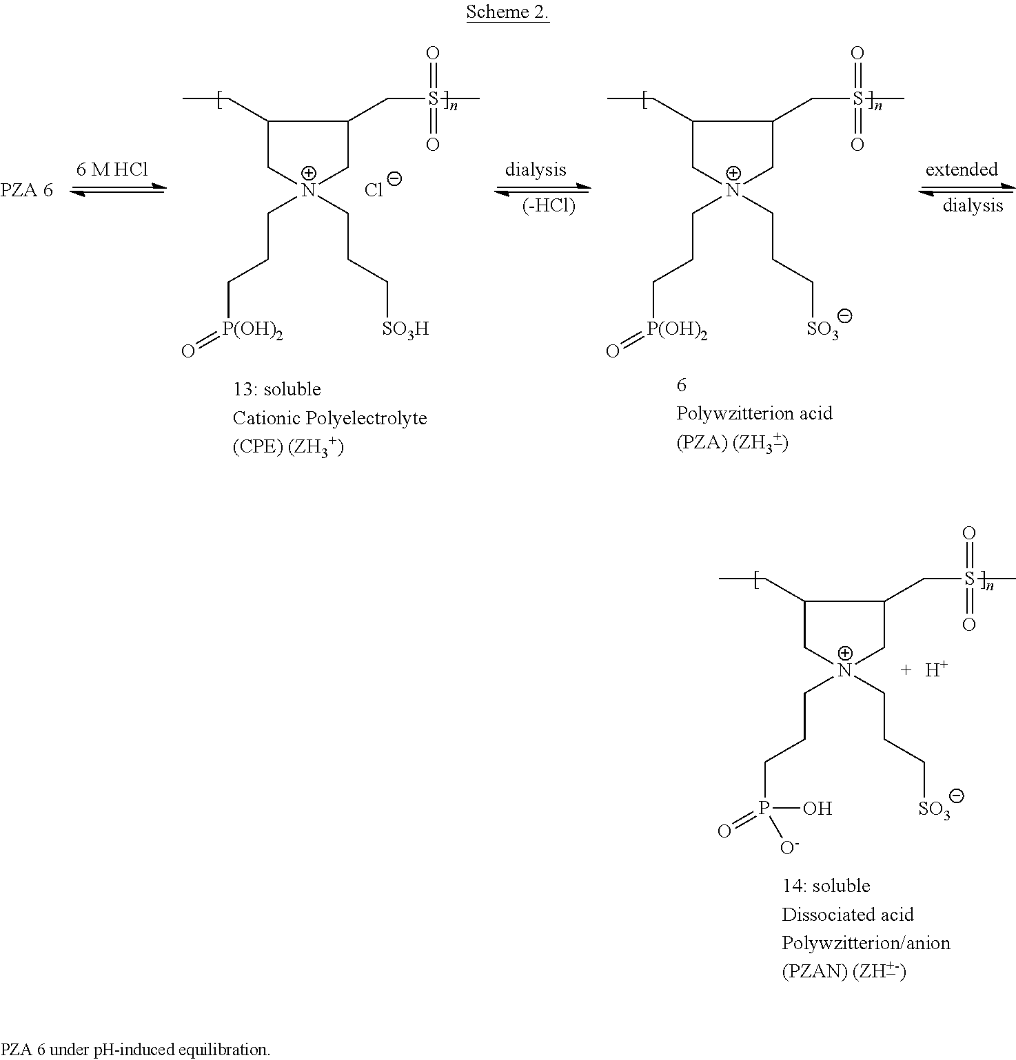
C1(CC)C[N+](CCC[P(OH)2]=O)(CCC[SO3H])CC1CS(C)(=O)=O.[Cl-].[(-HCl)].C1(CC)C[N+](CCC[P(OH)2]=O)(CCC[SO3])CC1CS(C)(=O)=O.[dialysis].C1(CC)C[N+](CCCP(=O)([O-])O)(CCC[SO3])CC1CS(C)(=O)=O.[H]
